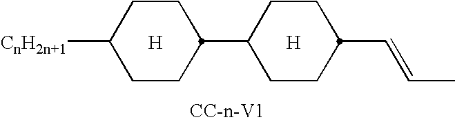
[H].[H].C1CC([CnH2n+1])CCC1C1CCC(C=CC)CC1
